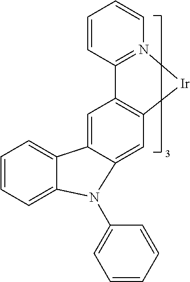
C1=CC2=N(C=C1)[Ir]C1=C2C=C2C(=C1)N(C1=CC=CC=C1)C1=CC=CC=C12
